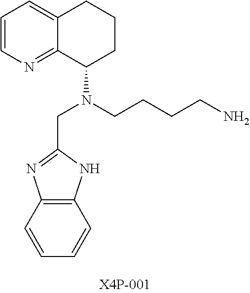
C1=CC=CC2=C1N=C(CN(CCCCN)C1CCCC3=CC=CN=C13)N2
